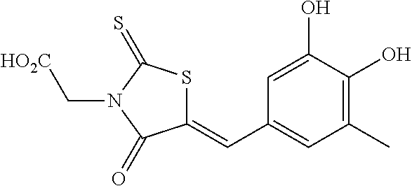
C1(=CC2=CC(C)=C(O)C(O)=C2)SC(=S)N(C[HO2C])C1=O
